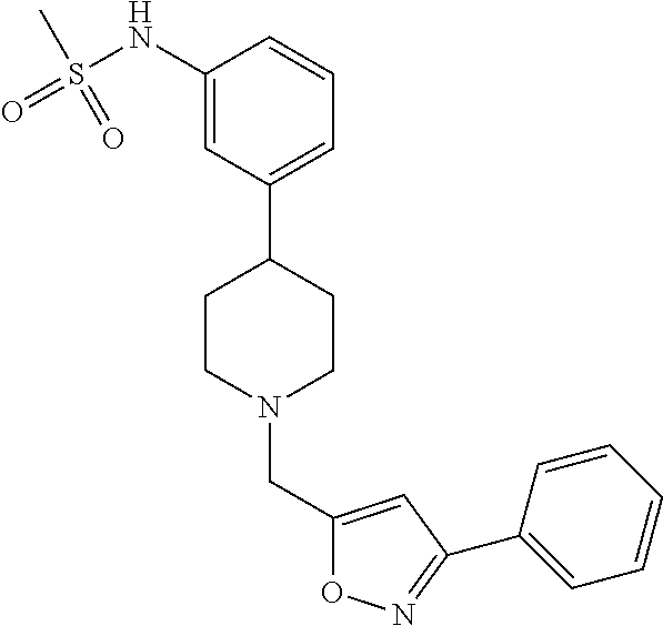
C1(NS(=O)(C)=O)=CC(C2CCN(CC3=CC(C4=CC=CC=C4)=NO3)CC2)=CC=C1
